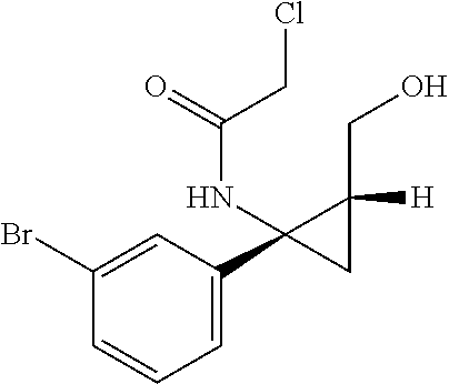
C1=C(C2(NC(=O)CCl)C([H])(CO)C2)C=C(Br)C=C1
